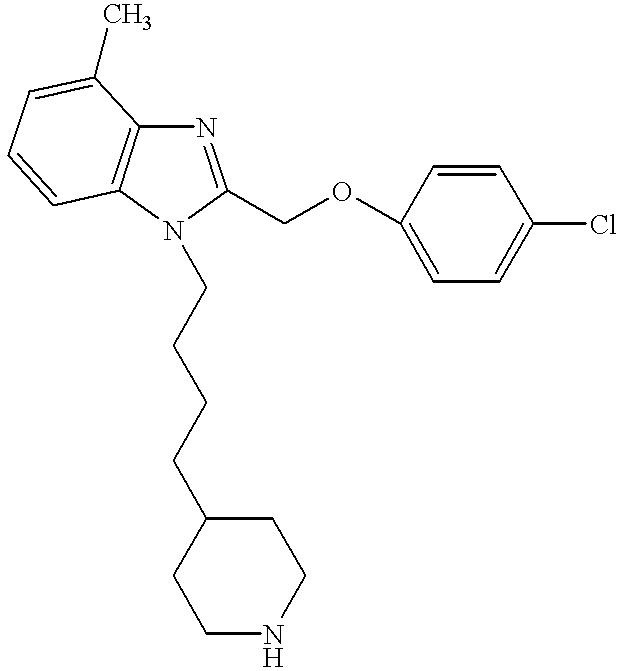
N1=C(COC2=CC=C(Cl)C=C2)N(CCCCC2CCNCC2)C2=C1C(C)=CC=C2
